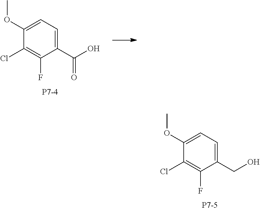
C1(C(O)=O)=CC=C(OC)C(Cl)=C1F.[P7-4].C1(CO)=CC=C(OC)C(Cl)=C1F.[P7-5]
